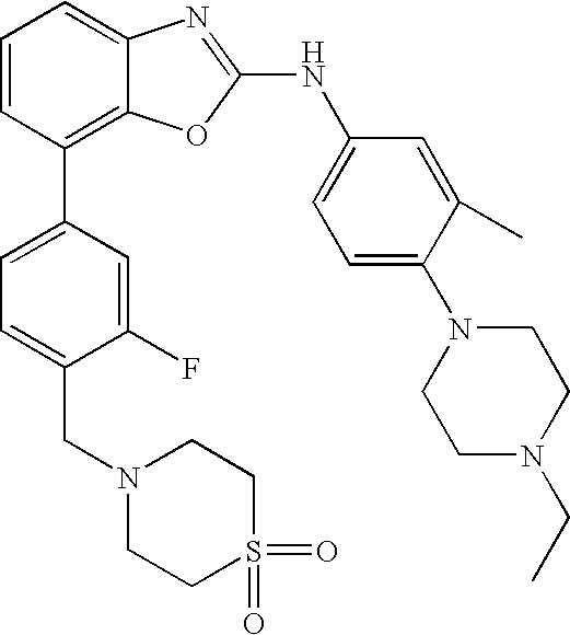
C1=CC(C2=CC=C(CN3CCS(=O)(=O)CC3)C(F)=C2)=C2C(=C1)N=C(NC1=CC=C(N3CCN(CC)CC3)C(C)=C1)O2
